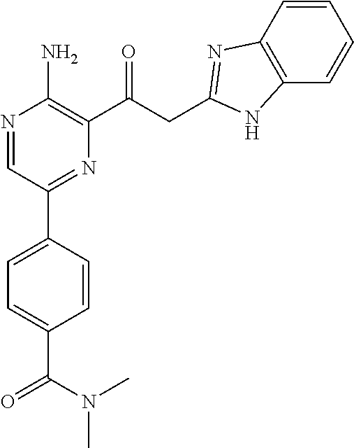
N1=CC(C2=CC=C(C(=O)N(C)C)C=C2)=NC(C(=O)CC2=NC3=C(C=CC=C3)N2)=C1N
